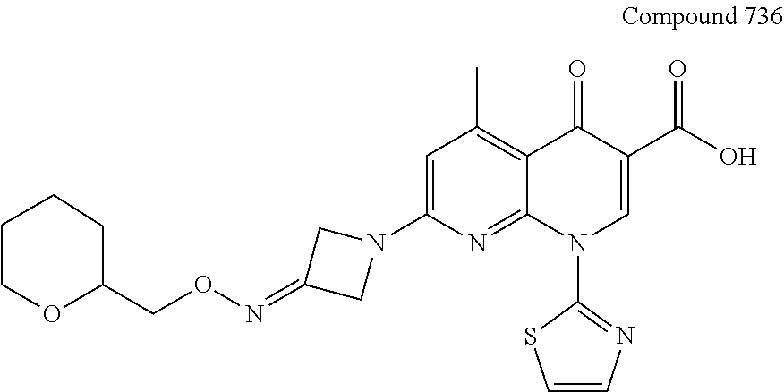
C1(CON=C2CN(C3=CC(C)=C4C(=N3)N(C3=NC=CS3)C=C(C(O)=O)C4=O)C2)CCCCO1
